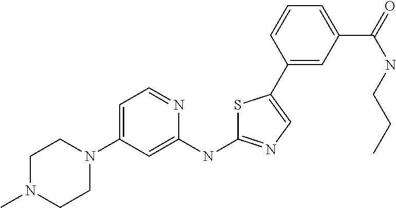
C1N(C)CCN(C2=CC=NC(NC3=NC=C(C4=CC(C(=O)NCCC)=CC=C4)S3)=C2)C1
